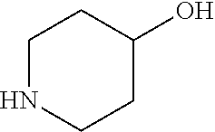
C1NCCC(O)C1
